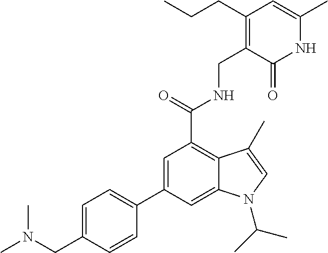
C1(C2=CC(C(=O)NCC3=C(CCC)C=C(C)NC3=O)=C3C(=C2)N(C(C)C)C=C3C)=CC=C(CN(C)C)C=C1
